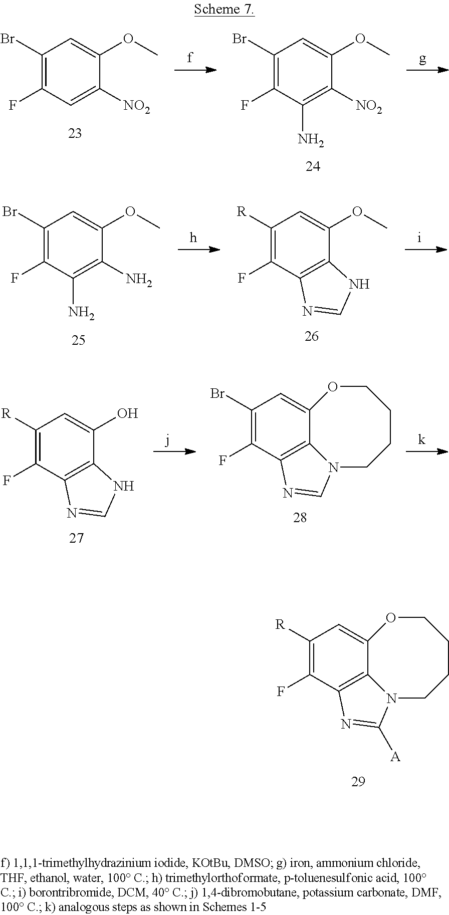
C1(Br)=C(F)C=C([NO2])C(OC)=C1.C1(Br)=C(F)C(N)=C([NO2])C(OC)=C1.C1(Br)=C(F)C(N)=C(N)C(OC)=C1.C1([R])=C(F)C2=C(C(OC)=C1)NC=N2.C1([R])=C(F)C2=C(C(O)=C1)NC=N2.C1(Br)=C(F)C2=C3C(=C1)OCCCCN3C=N2.C1([R])=C(F)C2=C3C(=C1)OCCCCN3C([A])=N2
